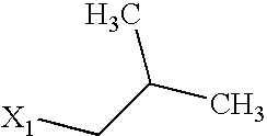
[X1]CC(C)C
